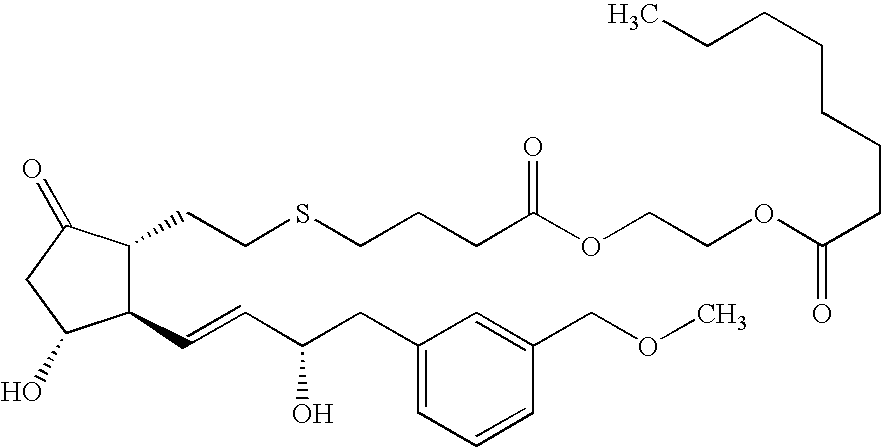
C1(C=CC(CC2=CC=CC(COC)=C2)O)C(CCSCCCC(OCCOC(CCCCCCC)=O)=O)C(=O)CC1O
